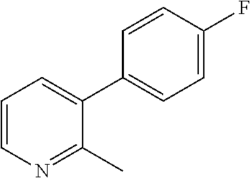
C1=CN=C(C)C(C2=CC=C(F)C=C2)=C1
